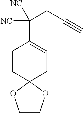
C1(C(CC#C)([NC])[NC])=CCC2(CC1)OCCO2
